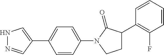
N1N=CC(C2=CC=C(N3C(=O)C(C4=C(F)C=CC=C4)CC3)C=C2)=C1
